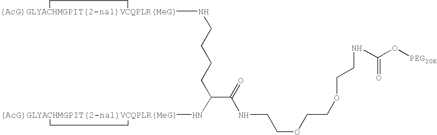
C(CCCC(C(=O)NCCOCCOCCNC(O[PEG20K])=O)N[(AcG)GLYACHMGPIT(2-nal)VCQPLR(MeG)]1CC1)N[(AcG)GLYACHMGPIT(2-nal)VCQPLR(MeG)]1CC1
